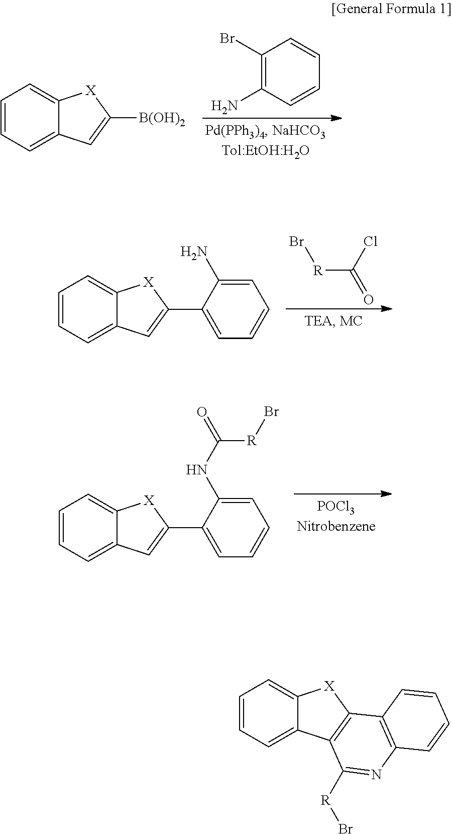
C1=CC=C2C(=C1)[X]C([B(OH)2])=C2.C1(Br)=C(N)C=CC=C1.C1=CC=C2C(=C1)[X]C(C1=CC=CC=C1N)=C2.[R](C(Cl)=O)Br.C1=CC=C2C(=C1)[X]C(C1=CC=CC=C1NC(=O)[R]Br)=C2.C1=CC=C2C(=C1)[X]C1=C2C([R]Br)=NC2=C1C=CC=C2
